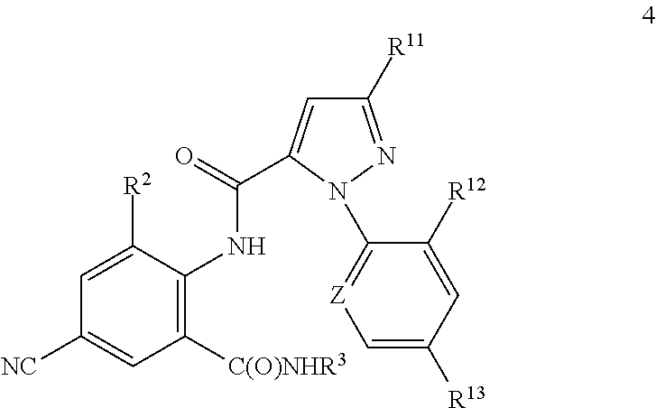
C1=C([R2])C(NC(=O)C2=CC([R11])=NN2C2=[Z]C=C([R13])C=C2[R12])=C([C(O)NHR3])C=C1[NC]
